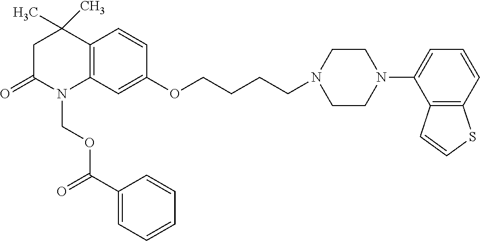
C12=C(C=C(OCCCCN3CCN(C4=CC=CC5=C4C=CS5)CC3)C=C1)N(COC(C1=CC=CC=C1)=O)C(=O)CC2(C)C
